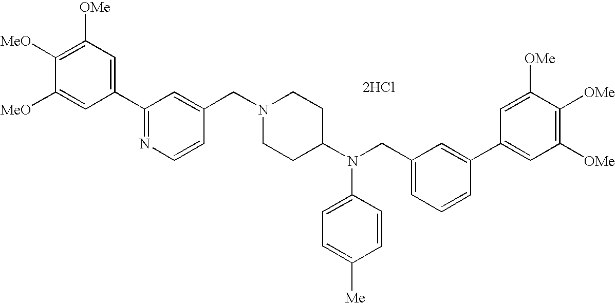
C1([OMe])=C([MeO])C([MeO])=CC(C2=NC=CC(CN3CCC(N(CC4=CC=CC(C5=CC([OMe])=C([OMe])C([OMe])=C5)=C4)C4=CC=C([Me])C=C4)CC3)=C2)=C1.[2HCl]
